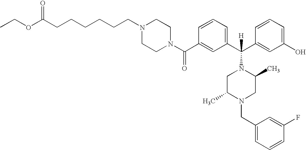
C1(C(N2CCN(CCCCCCC(OCC)=O)CC2)=O)=CC(C(C2=CC(O)=CC=C2)([H])N2CC(C)N(CC3=CC=CC(F)=C3)CC2C)=CC=C1
